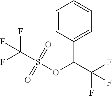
S(OC(C1=CC=CC=C1)C(F)(F)F)(C(F)(F)F)(=O)=O
